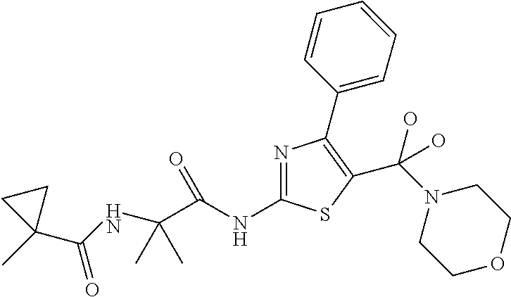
N(C(C(NC(C1(C)CC1)=O)(C)C)=O)C1=NC(C2=CC=CC=C2)=C(C(N2CCOCC2)(O)O)S1
